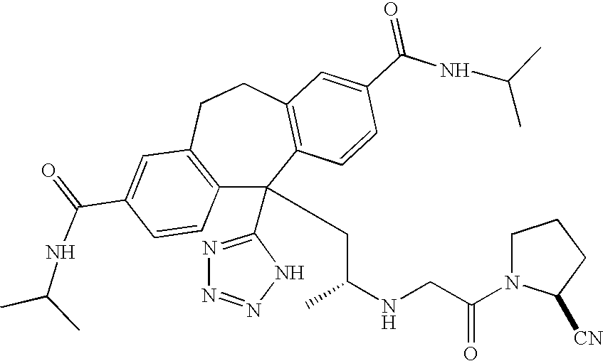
C1(C(=O)NC(C)C)=CC2=C(C=C1)C(C1=NN=NN1)(CC(NCC(N1C([CN])CCC1)=O)C)C1=C(CC2)C=C(C(NC(C)C)=O)C=C1
